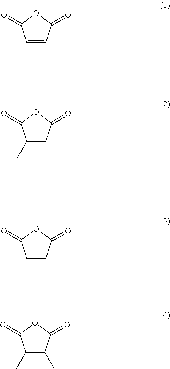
C1=CC(=O)OC1=O.C1(C)=CC(=O)OC1=O.C1CC(=O)OC1=O.C1(C)=C(C)C(=O)OC1=O
